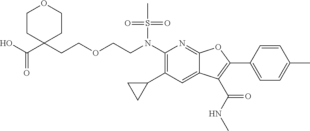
N(C1=C(C2CC2)C=C2C(=N1)OC(C1=CC=C(C)C=C1)=C2C(NC)=O)(S(C)(=O)=O)CCOCCC1(C(O)=O)CCOCC1
